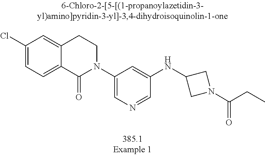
C1(Cl)=CC=C2C(=C1)CCN(C1=CN=CC(NC3CN(C(CC)=O)C3)=C1)C2=O
